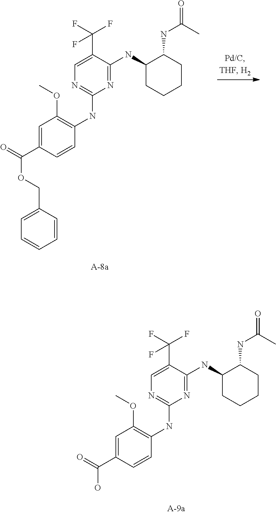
C1=C(C(F)(F)F)C(NC2CCCCC2NC(C)=O)=NC(NC2=C(OC)C=C(C(O)=O)C=C2)=N1.C1=C(C(F)(F)F)C(NC2CCCCC2NC(C)=O)=NC(NC2=C(OC)C=C(C(OCC3=CC=CC=C3)=O)C=C2)=N1
